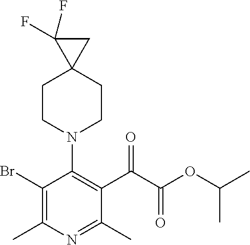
BrC1=C(C)N=C(C)C(C(=O)C(=O)OC(C)C)=C1N1CCC2(CC1)CC2(F)F
